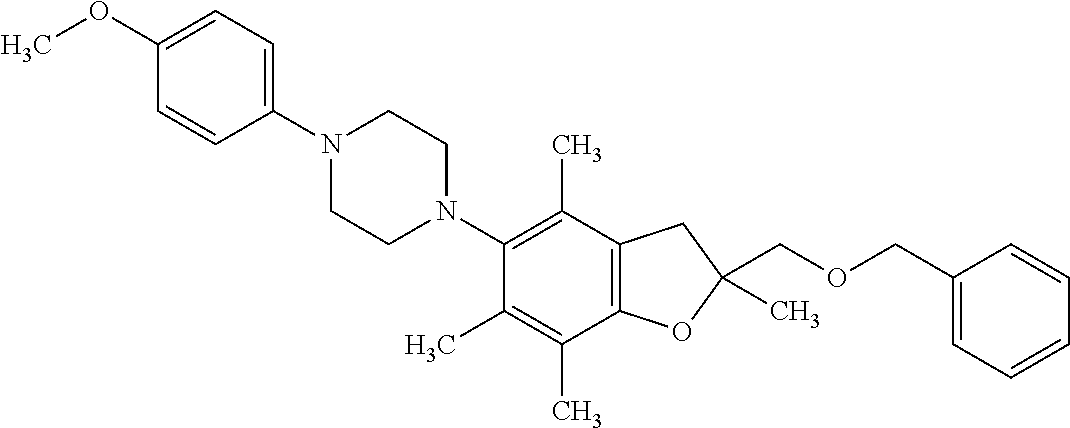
C1(OC)=CC=C(N2CCN(C3=C(C)C4=C(C(C)=C3C)OC(COCC3=CC=CC=C3)(C)C4)CC2)C=C1
